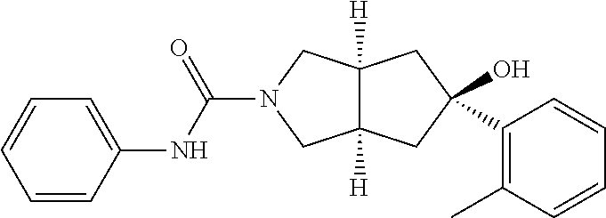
OC1(C2=C(C)C=CC=C2)CC2([H])C([H])(CN(C(NC3=CC=CC=C3)=O)C2)C1
